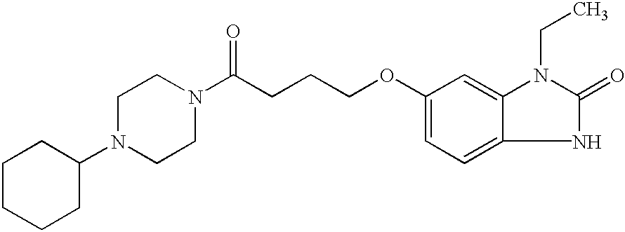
C1N(C2CCCCC2)CCN(C(CCCOC2=CC=C3C(=C2)N(CC)C(=O)N3)=O)C1
